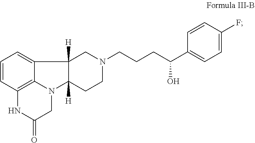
N1(CCCC(C2=CC=C(F)C=C2)O)CC2([H])C3=CC=CC4=C3N(C2([H])CC1)CC(=O)N4
